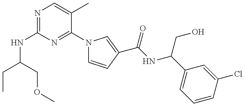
N(C1=NC=C(C)C(N2C=CC(C(NC(C3=CC=CC(Cl)=C3)CO)=O)=C2)=N1)C(CC)COC
